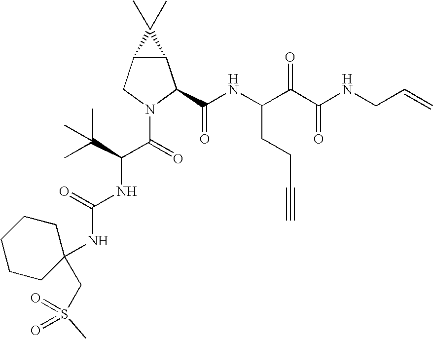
C12C(CN(C(=O)C(C(C)(C)C)NC(NC3(CS(C)(=O)=O)CCCCC3)=O)C1C(NC(C(C(NCC=C)=O)=O)CCC#C)=O)C2(C)C
